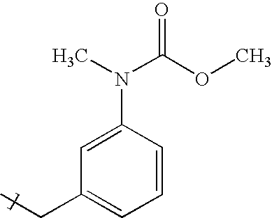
C1=C(N(C(OC)=O)C)C=CC=C1CC
